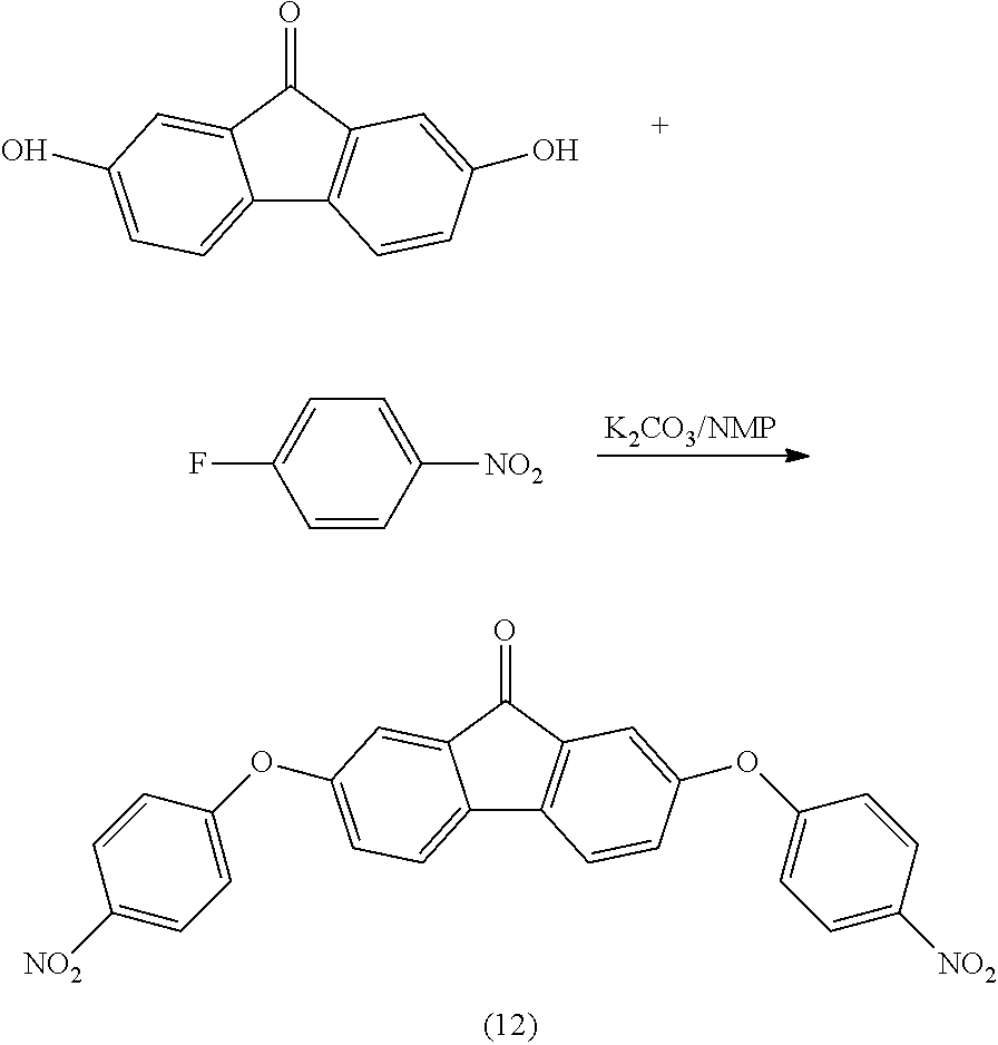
C12=CC=C(O)C=C1C(=O)C1=C2C=CC(O)=C1.C1=CC([NO2])=CC=C1F.C12=CC=C(OC3=CC=C([NO2])C=C3)C=C1C(=O)C1=C2C=CC(OC2=CC=C([NO2])C=C2)=C1
